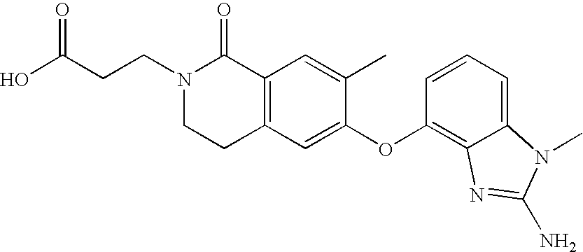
OC(CCN1C(=O)C2=C(C=C(OC3=C4C(=CC=C3)N(C)C(N)=N4)C(C)=C2)CC1)=O
